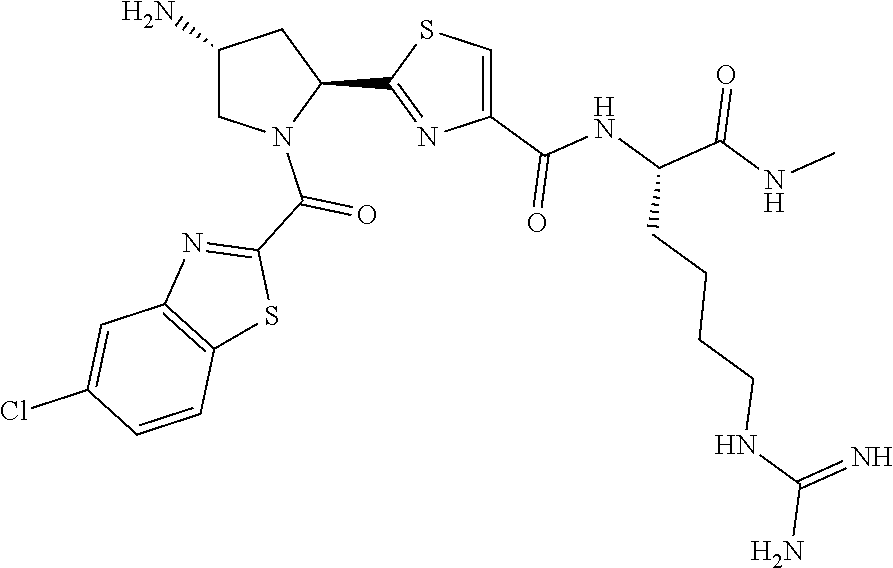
C1(C2=NC(C(NC(C(NC)=O)CCCCNC(N)=N)=O)=CS2)CC(N)CN1C(C1=NC2=C(S1)C=CC(Cl)=C2)=O
